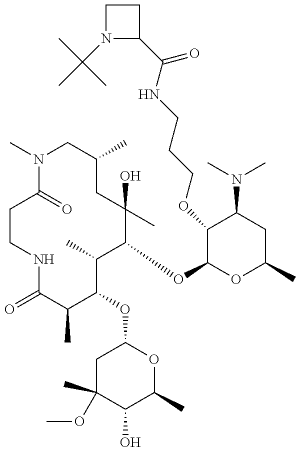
C1CC(=O)N(C)CC(C)CC(C)(O)C(OC2OC(C)CC(N(C)C)C2OCCCNC(C2CCN2C(C)(C)C)=O)C(C)C(OC2CC(C)(OC)C(O)C(C)O2)C(C)C(=O)N1
